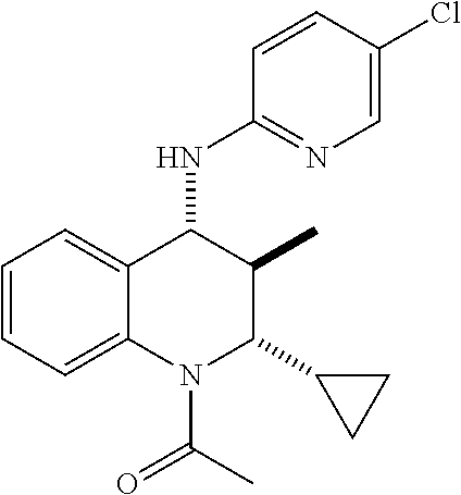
C12=CC=CC=C1N(C(C)=O)C(C1CC1)C(C)C2NC1=NC=C(Cl)C=C1
